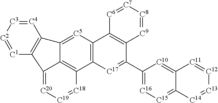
C12=C([C5]=C3C4=C1[C18]=[C19][C20]=C4C1=C3[C4]=[C3][C2]=[C1]1)C1=C(C(C3=[C16][C15]=C4C(=[C10]3)[C11]=[C12][C13]=[C14]4)=[C17]2)[C9]=[C8][C7]=[C6]1
